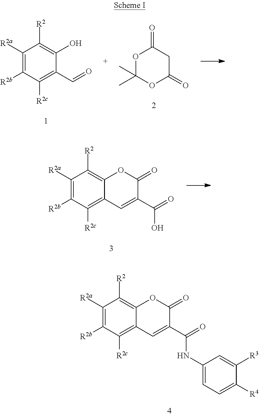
C1([R2a])=C([R2b])C([R2c])=C(C=O)C(O)=C1[R2].O1C(C)(C)OC(=O)CC1=O.C1([R2a])=C([R2b])C([R2c])=C2C(=C1[R2])OC(=O)C(C(=O)O)=C2.C1([R2a])=C([R2b])C([R2c])=C2C(=C1[R2])OC(=O)C(C(=O)NC1=CC=C([R4])C([R3])=C1)=C2
